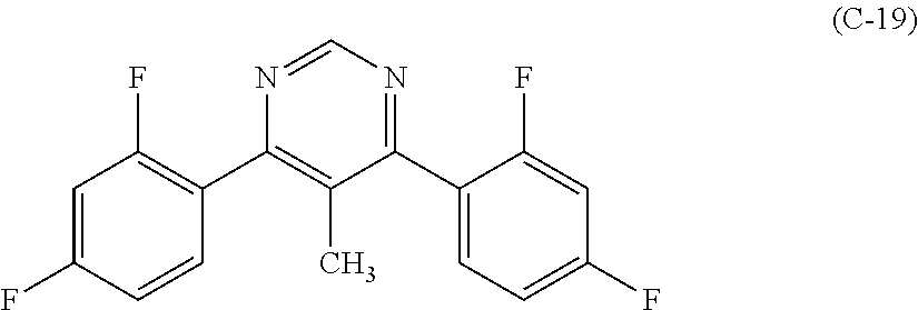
C1=C(F)C=CC(C2=C(C)C(C3=CC=C(F)C=C3F)=NC=N2)=C1F
